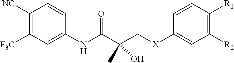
C1([NC])=C([F3C])C=C(NC(C(C[X]C2=CC([R2])=C([R1])C=C2)(O)C)=O)C=C1
